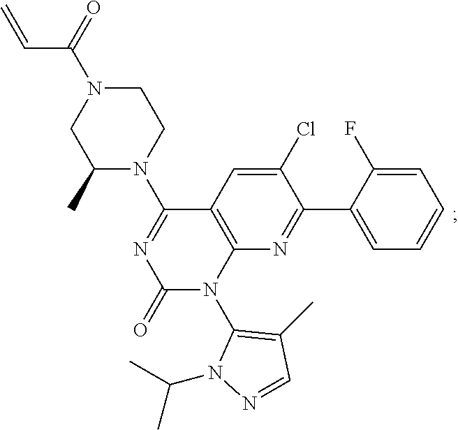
C1(Cl)=CC2=C(N=C1C1=CC=CC=C1F)N(C1=C(C)C=NN1C(C)C)C(=O)N=C2N1CCN(C(=O)C=C)CC1C
